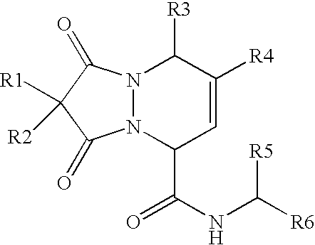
N12N(C(=O)C([R1])([R2])C1=O)C([R3])C([R4])=CC2C(NC([R6])[R5])=O
